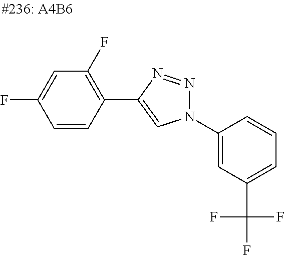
C1=CC(C2=CN(C3=CC(C(F)(F)F)=CC=C3)N=N2)=C(F)C=C1F
